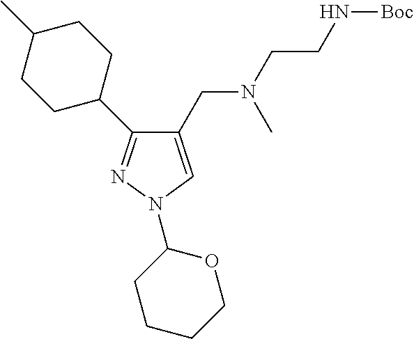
C1(CN(CCN[Boc])C)=CN(C2CCCCO2)N=C1C1CCC(C)CC1
